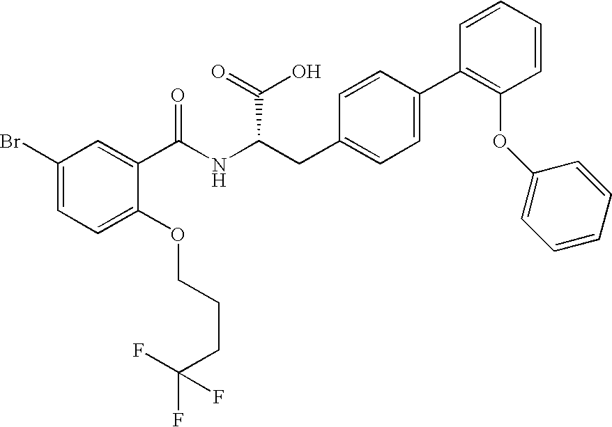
C1=C(Br)C=C(C(NC(CC2=CC=C(C3=C(OC4=CC=CC=C4)C=CC=C3)C=C2)C(=O)O)=O)C(OCCCC(F)(F)F)=C1
